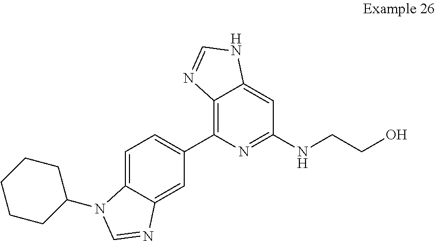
C1=C2C(=CC(C3=C4C(=CC(NCCO)=N3)NC=N4)=C1)N=CN2C1CCCCC1
